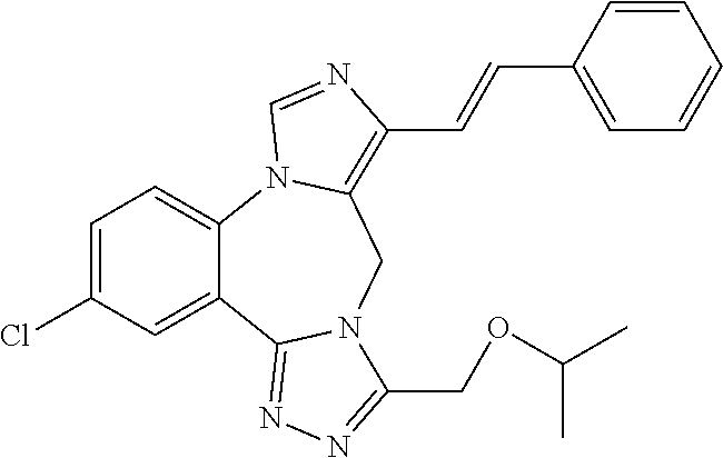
C1=C(Cl)C=C2C(=C1)N1C(=C(C=CC3=CC=CC=C3)N=C1)CN1C2=NN=C1COC(C)C
